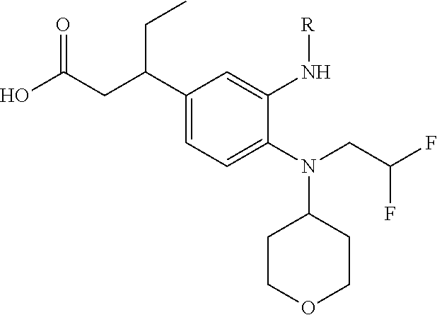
C1(N(C2CCOCC2)CC(F)F)=CC=C(C(CC(O)=O)CC)C=C1N[R]
